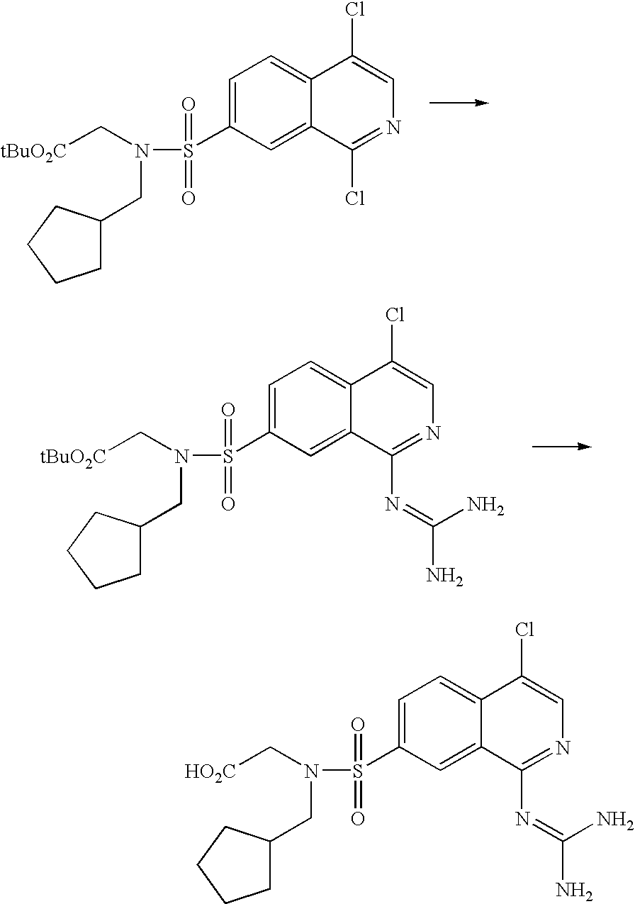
C([tBuO2C])N(S(C1=CC=C2C(=C1)C(Cl)=NC=C2Cl)(=O)=O)CC1CCCC1.C([tBuO2C])N(S(C1=CC=C2C(=C1)C(N=C(N)N)=NC=C2Cl)(=O)=O)CC1CCCC1.C([HO2C])N(S(C1=CC=C2C(=C1)C(N=C(N)N)=NC=C2Cl)(=O)=O)CC1CCCC1
